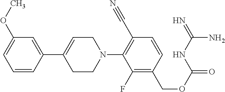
C1=C(C2=CCN(C3=C(C#N)C=CC(COC(=O)NC(=N)N)=C3F)CC2)C=CC=C1OC
